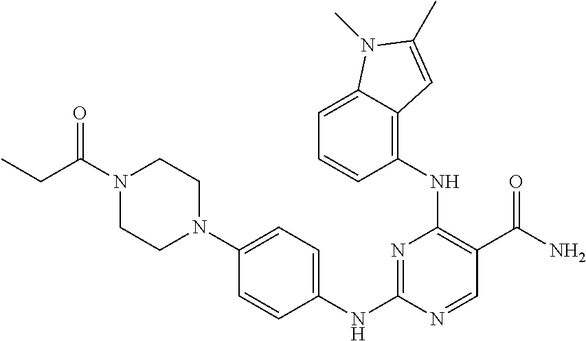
C1=CC(NC2=NC(NC3=C4C(=CC=C3)N(C)C(C)=C4)=C(C(N)=O)C=N2)=CC=C1N1CCN(C(=O)CC)CC1
